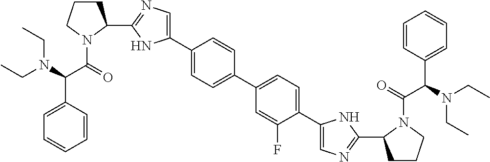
C1(C2=CN=C(C3CCCN3C(=O)C(N(CC)CC)C3=CC=CC=C3)N2)=CC=C(C2=CC=C(C3=CN=C(C4CCCN4C(=O)C(N(CC)CC)C4=CC=CC=C4)N3)C(F)=C2)C=C1
